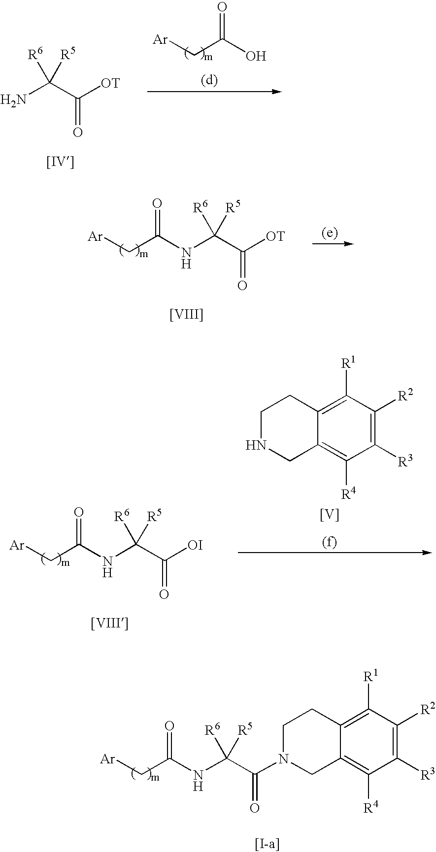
[Ar]CC(O)=O.NC(C([OT])=O)([R6])[R5].C(C([OT])=O)([R6])([R5])NC(C[Ar])=O.[[VIII]].C(C([OI])=O)([R6])([R5])NC(C[Ar])=O.[[VIII]].C1NCC2=C([R4])C([R3])=C([R2])C([R1])=C2C1.[V].[(f)].C(C(=O)N1CCC2=C([R1])C([R2])=C([R3])C([R4])=C2C1)([R6])([R5])NC(C[Ar])=O
